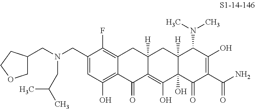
C1(CN(CC2COCC2)CC(C)C)=CC(O)=C2C(=C1F)CC1([H])C(=C(O)C3(O)C([H])(C1)C(N(C)C)C(O)=C(C(N)=O)C3=O)C2=O
